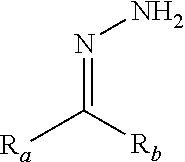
[Ra]C([Rb])=NN
